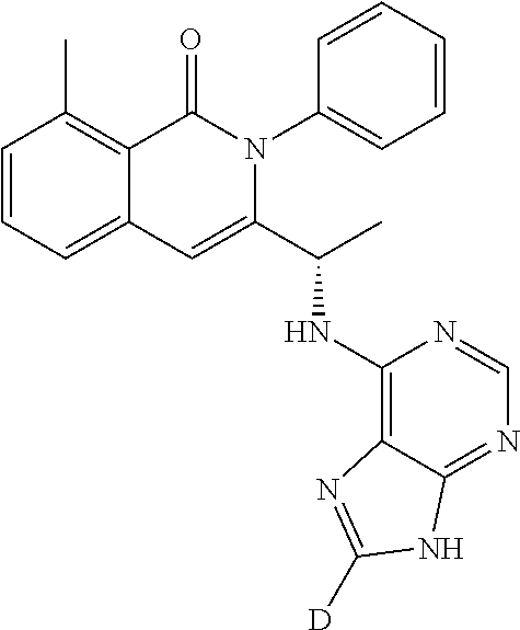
C1=CC=C2C(=C1C)C(=O)N(C1=CC=CC=C1)C(C(NC1=C3C(=NC=N1)NC([D])=N3)C)=C2
